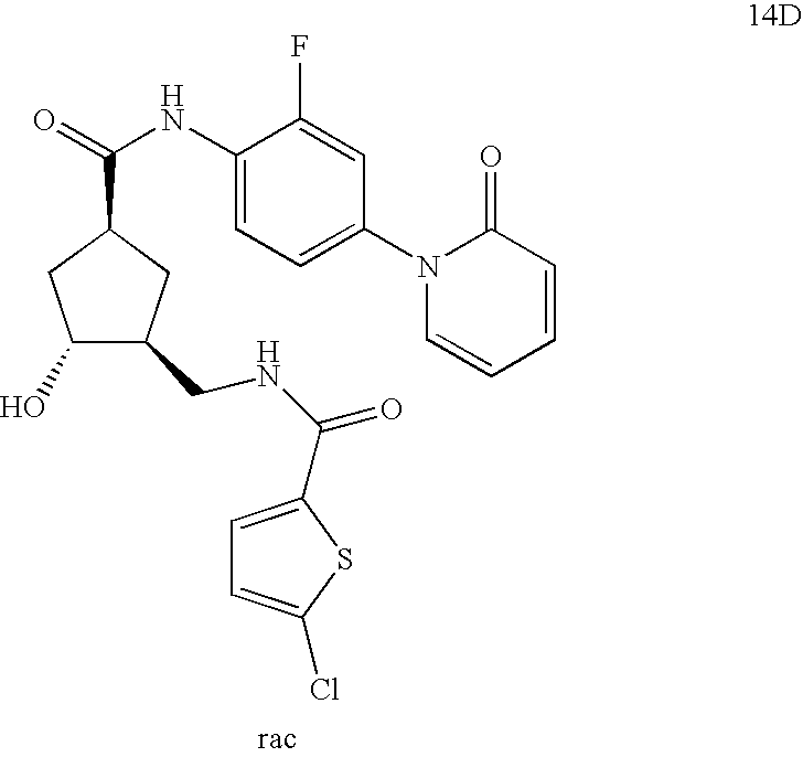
C(C1CC(O)C(CNC(=O)C2=CC=C(Cl)S2)C1)(=O)NC1=CC=C(N2C=CC=CC2=O)C=C1F
